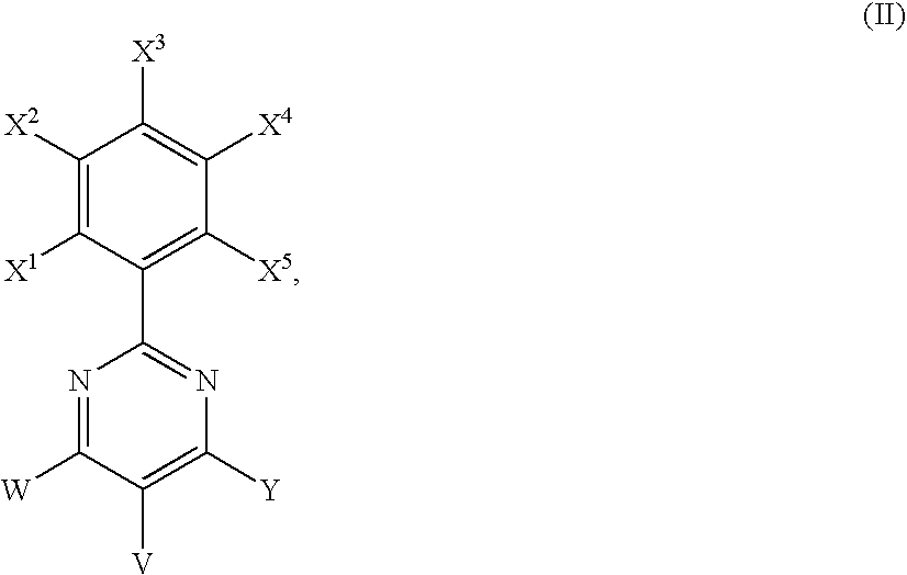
N1=C([W])C([V])=C([Y])N=C1C1=C([X5])C([X4])=C([X3])C([X2])=C1[X1]
